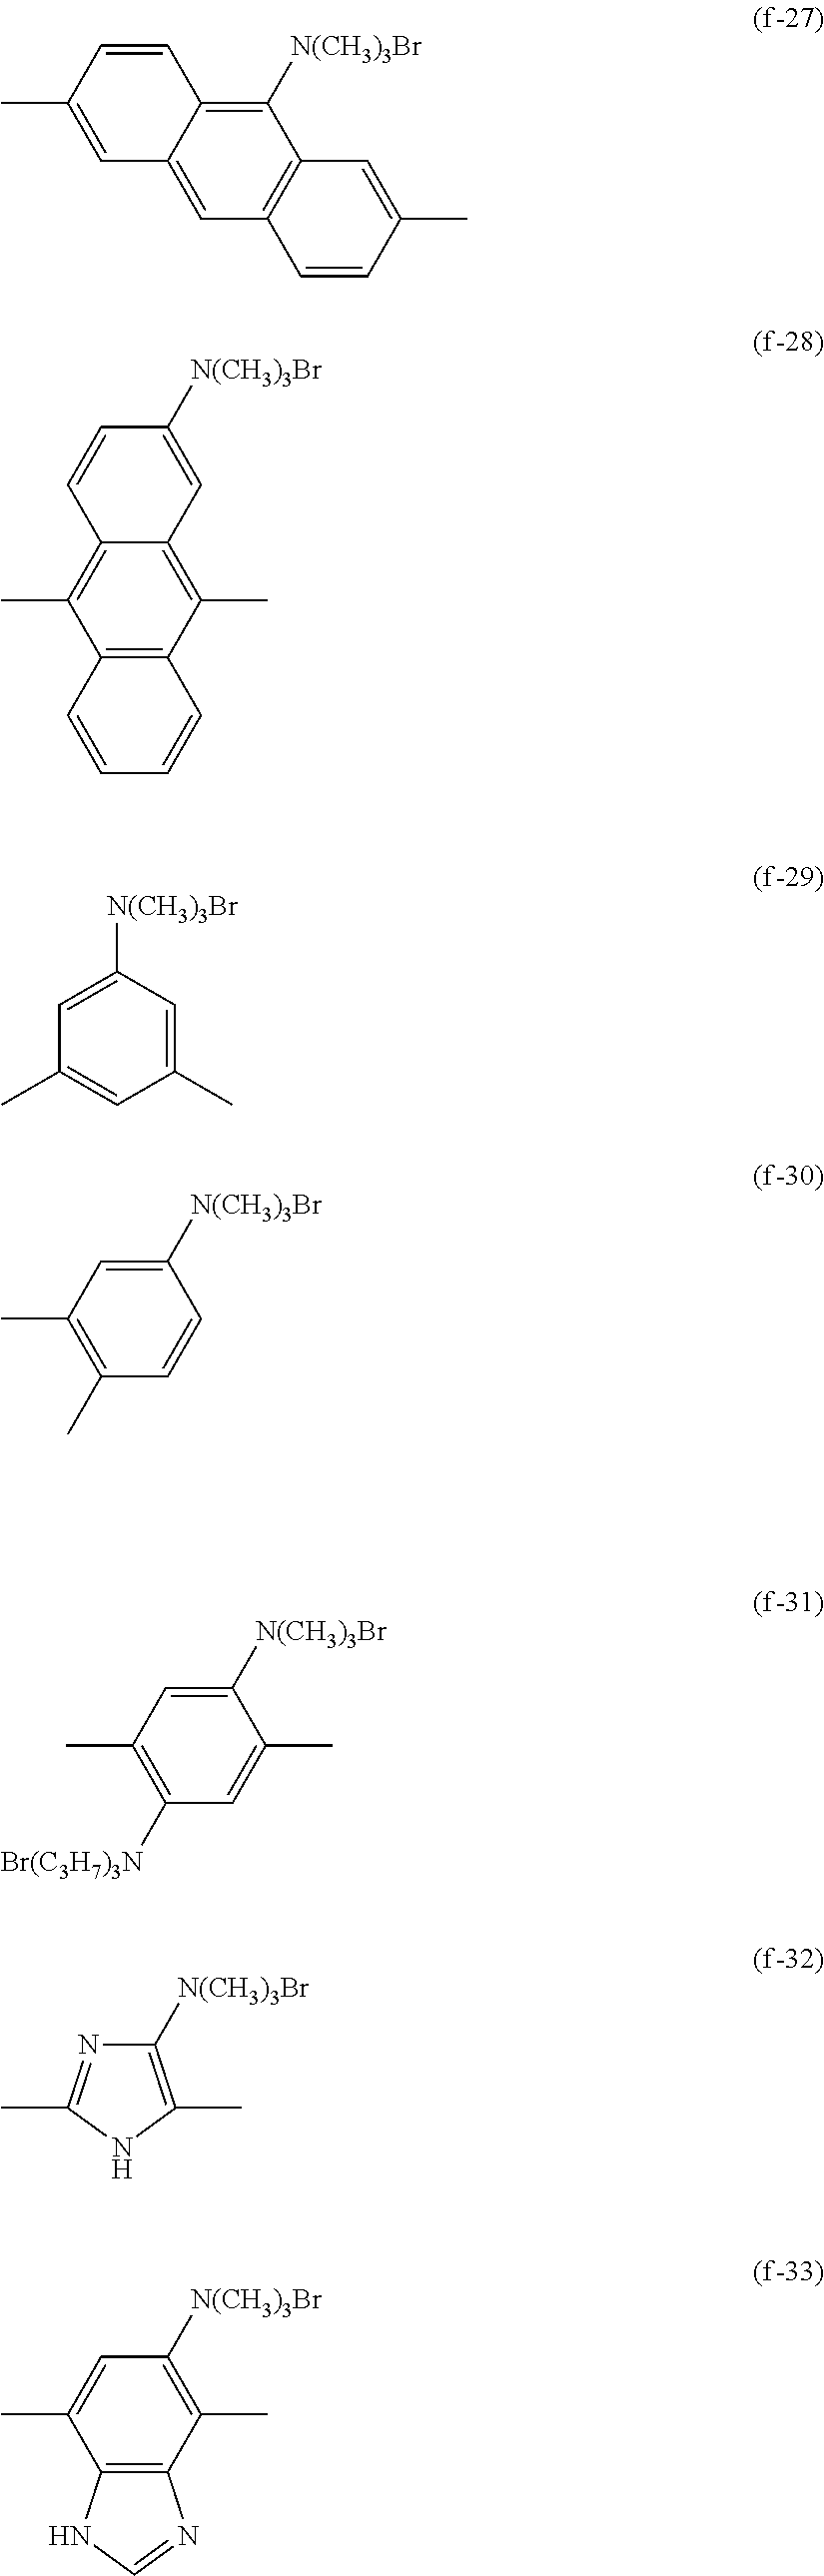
C1([N(CH3)3Br])=C2C(=CC3=C1C=C(C)C=C3)C=C(C)C=C2.C12=C(C(C)=C3C(=C1C)C=CC([N(CH3)3Br])=C3)C=CC=C2.C1=C(C)C=C(C)C=C1[N(CH3)3Br].C1([N(CH3)3Br])=CC(C)=C(C)C=C1.C1([N(CH3)3Br])=CC(C)=C([Br(C3H7)3N])C=C1C.C1([N(CH3)3Br])=C(C)NC(C)=N1.C1([N(CH3)3Br])=C(C)C2=C(C(C)=C1)NC=N2
